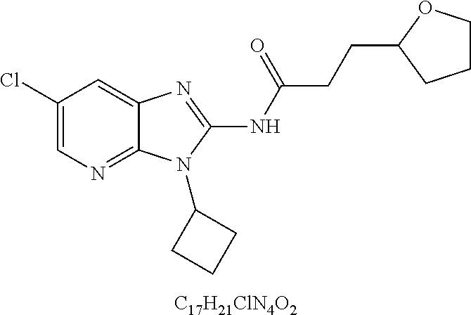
[C17H21ClN4O2].C1(Cl)=CN=C2C(=C1)N=C(NC(CCC1OCCC1)=O)N2C1CCC1
